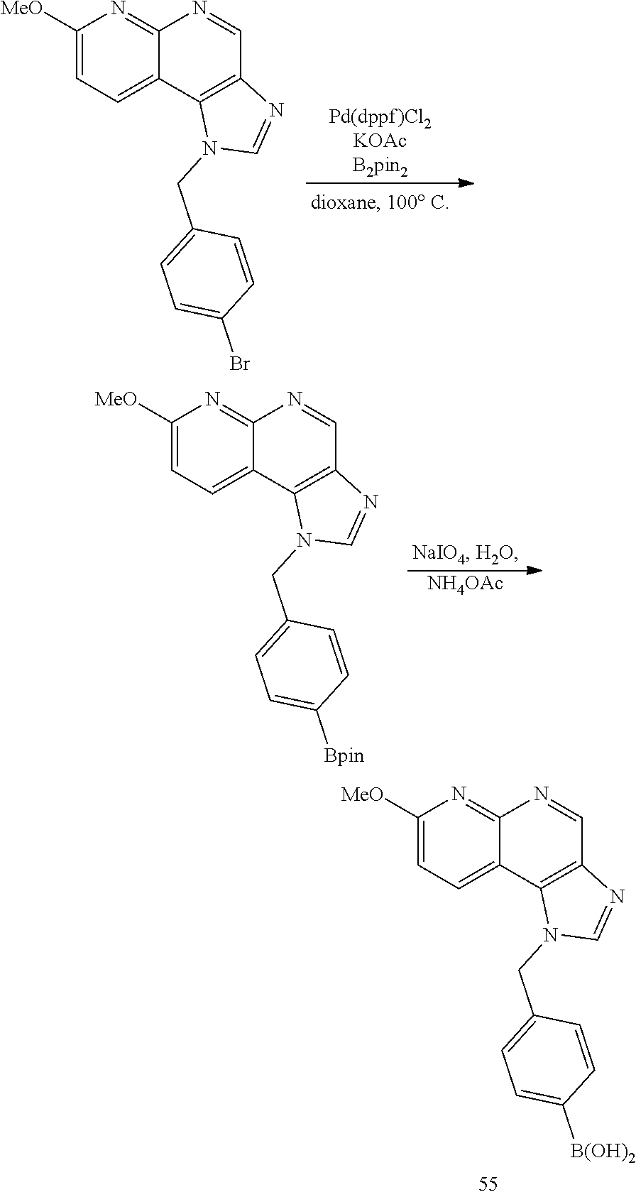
C1([MeO])=CC=C2C(=N1)N=CC1=C2N(CC2=CC=C([B(OH)2])C=C2)C=N1.C1([MeO])=CC=C2C(=N1)N=CC1=C2N(CC2=CC=C(Br)C=C2)C=N1.[NH4OAc].C1([MeO])=CC=C2C(=N1)N=CC1=C2N(CC2=CC=C([Bpin])C=C2)C=N1
